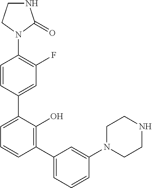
C1(N2C(=O)NCC2)=C(F)C=C(C2=CC=CC(C3=CC=CC(N4CCNCC4)=C3)=C2O)C=C1
